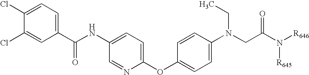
C1(Cl)=CC(C(NC2=CC=C(OC3=CC=C(N(CC(N([R646])[R645])=O)CC)C=C3)N=C2)=O)=CC=C1Cl
